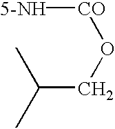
[5-NH][CO]OCC(C)C
